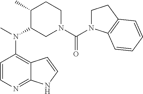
C12=C(N(C)C3CN(C(=O)N4CCC5=C4C=CC=C5)CCC3C)C=CN=C1NC=C2
